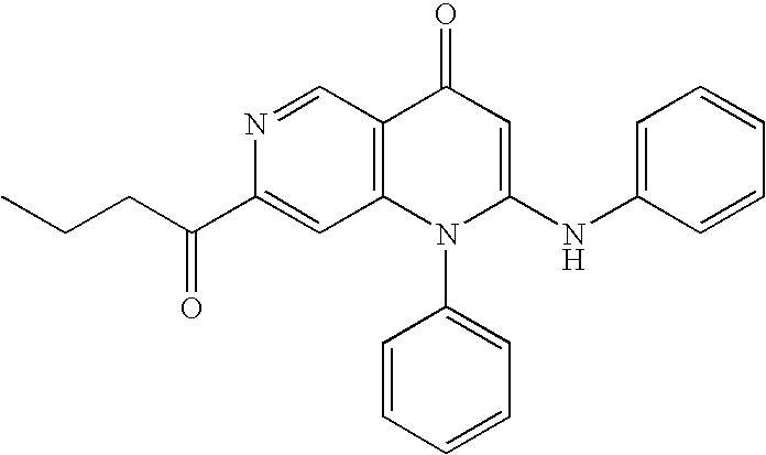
C1(C(=O)CCC)=CC2=C(C=N1)C(=O)C=C(NC1=CC=CC=C1)N2C1=CC=CC=C1
